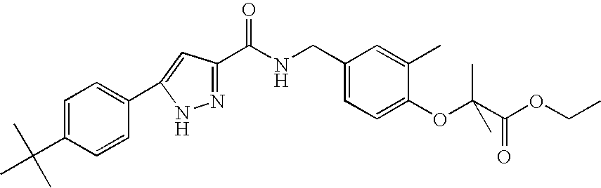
C1=C(C(C)(C)C)C=CC(C2=CC(C(NCC3=CC=C(OC(C(OCC)=O)(C)C)C(C)=C3)=O)=NN2)=C1
